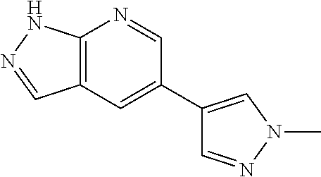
C1=NN(C)C=C1C1=CC2=C(N=C1)NN=C2
